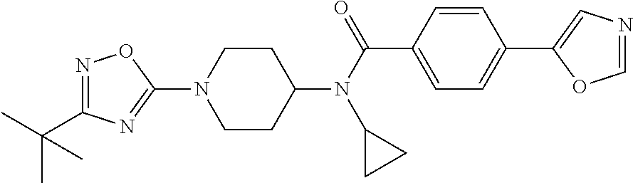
C1CC(N(C(C2=CC=C(C3=CN=CO3)C=C2)=O)C2CC2)CCN1C1=NC(C(C)(C)C)=NO1
